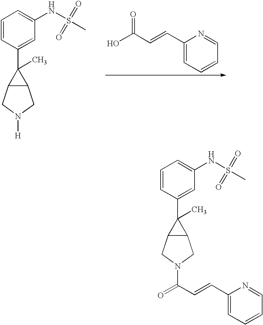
OC(C=CC1=CC=CC=N1)=O.C1=CC(C2(C)C3C2CN([H])C3)=CC(NS(=O)(C)=O)=C1.C1=CC(C2(C)C3C2CN(C(=O)C=CC2=CC=CC=N2)C3)=CC(NS(=O)(C)=O)=C1
